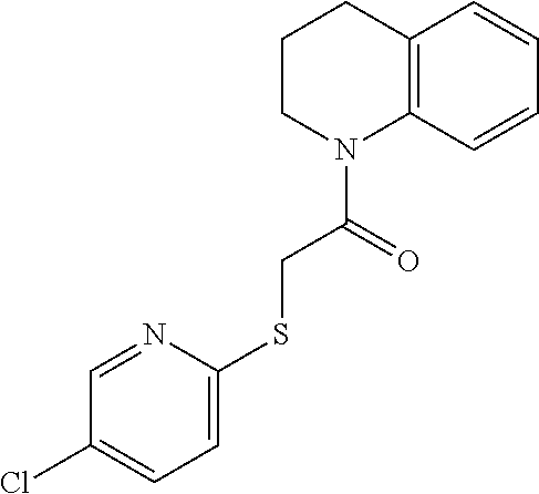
C1CN(C(=O)CSC2=CC=C(Cl)C=N2)C2=C(C1)C=CC=C2
